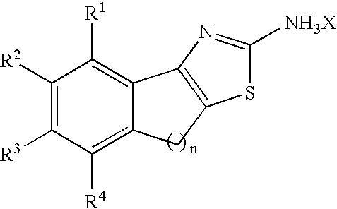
C1([R2])=C([R3])C([R4])=C2C(=C1[R1])C1=C(C2)SC([NH3X])=N1
